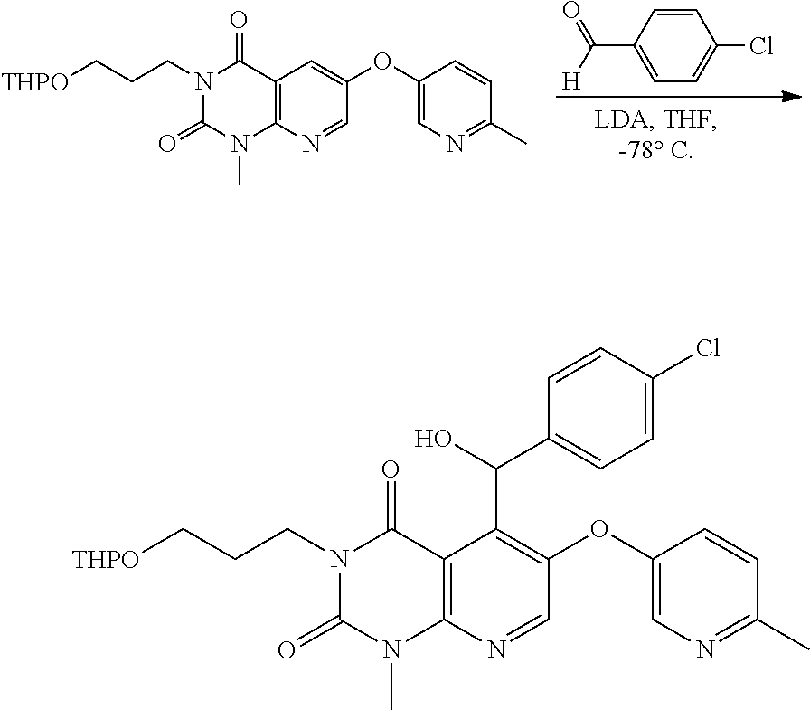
C12=C(N=CC(OC3=CN=C(C)C=C3)=C1C(O)C1=CC=C(Cl)C=C1)N(C)C(=O)N(CCC[THPO])C2=O.C1=CC(C([H])=O)=CC=C1Cl.C12=C(N=CC(OC3=CN=C(C)C=C3)=C1)N(C)C(=O)N(CCC[THPO])C2=O
